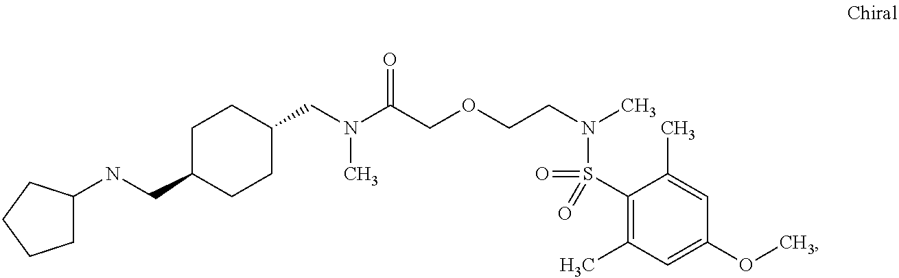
C1(CN(C(COCCN(C)S(=O)(C2=C(C)C=C(OC)C=C2C)=O)=O)C)CCC(CNC2CCCC2)CC1
